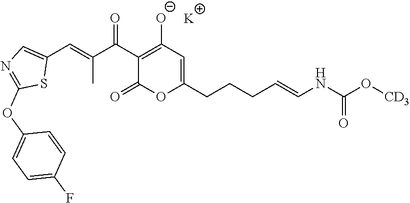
C1(C(C(=CC2=CN=C(OC3=CC=C(F)C=C3)S2)C)=O)=C([O-])C=C(CCCC=CNC(O[CD3])=O)OC1=O.[K]
